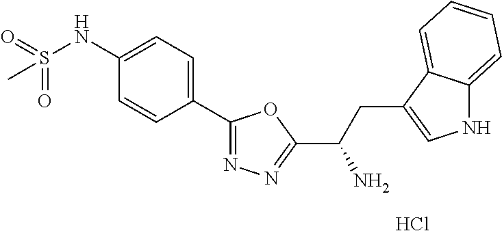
C1=C(NS(C)(=O)=O)C=CC(C2=NN=C(C(CC3=CNC4=CC=CC=C43)N)O2)=C1.Cl
